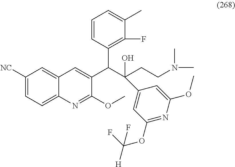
C1([NC])=CC=C2C(=C1)C=C(C(C(CCN(C)C)(O)C1=CC(OC([H])(F)F)=NC(OC)=C1)C1=C(F)C(C)=CC=C1)C(OC)=N2
